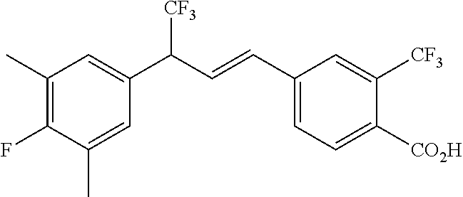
[CO2H]C1=CC=C(C=CC(C2=CC(C)=C(F)C(C)=C2)[CF3])C=C1[CF3]
